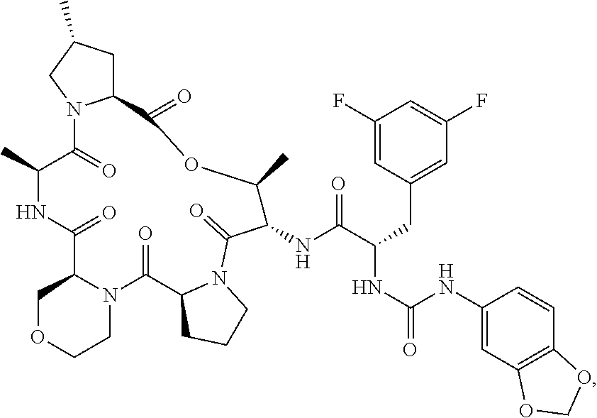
C1OCCN2C1C(=O)NC(C)C(=O)N1C(CC(C)C1)C(=O)OC(C)C(NC(C(CC1=CC(F)=CC(F)=C1)NC(=O)NC1=CC3=C(C=C1)OCO3)=O)C(=O)N1C(C2=O)CCC1
